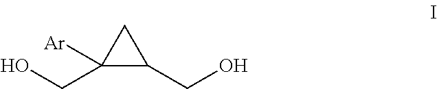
C1(CO)([Ar])C(CO)C1
